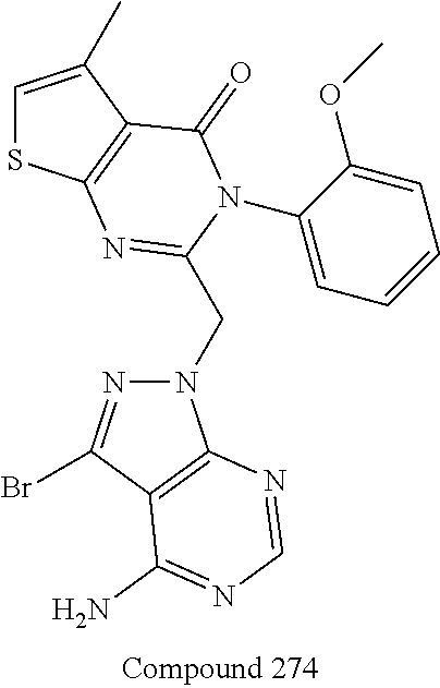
C1=C(C)C2=C(S1)N=C(CN1N=C(Br)C3=C1N=CN=C3N)N(C1=CC=CC=C1OC)C2=O
